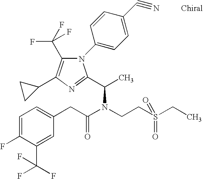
C1(C(F)(F)F)=C(C2CC2)N=C(C(C)N(C(CC2=CC=C(F)C(C(F)(F)F)=C2)=O)CCS(CC)(=O)=O)N1C1=CC=C(C#N)C=C1
